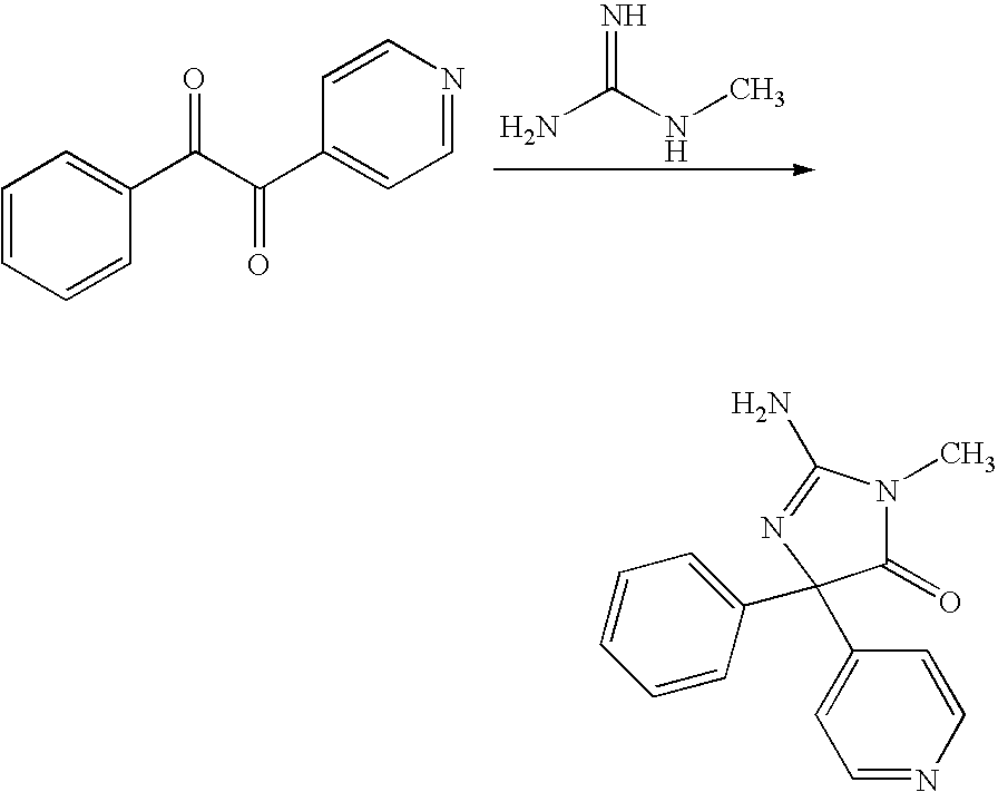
NC(NC)=N.C1=CC=CC(C(C(C2=CC=NC=C2)=O)=O)=C1.C1(=O)N(C)C(N)=NC1(C1=CC=NC=C1)C1=CC=CC=C1
